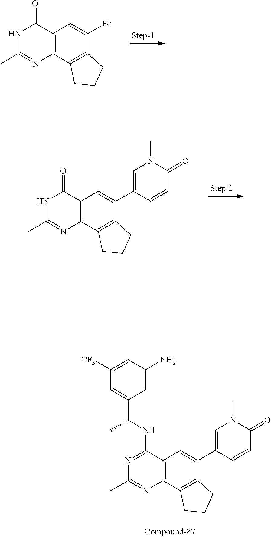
N1=C(NC(C2=CC([CF3])=CC(N)=C2)C)C2=C(N=C1C)C1=C(C(C3=CN(C)C(=O)C=C3)=C2)CCC1.N1C(C)=NC2=C(C=C(Br)C3=C2CCC3)C1=O.N1C(C)=NC2=C(C1=O)C=C(C1=CN(C)C(=O)C=C1)C1=C2CCC1
